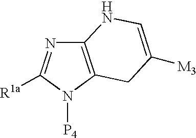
C12=C(N([P4])C([R1a])=N1)CC([M3])=CN2
